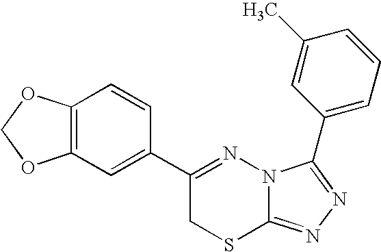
C12=C(C=C(C3=NN4C(=NN=C4C4=CC=CC(C)=C4)SC3)C=C1)OCO2
